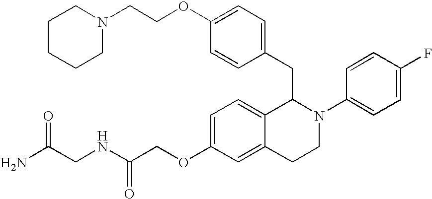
C1=C(OCC(NCC(N)=O)=O)C=C2C(=C1)C(CC1=CC=C(OCCN3CCCCC3)C=C1)N(C1=CC=C(F)C=C1)CC2
